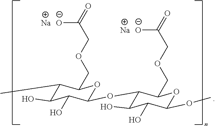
CC1C(O)C(O)C(OC2C(O)C(O)C(OC)OC2COCC(=O)[O-])OC1COCC(=O)[O-].[Na].[Na]
